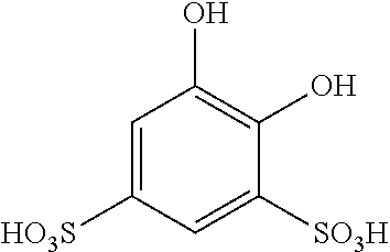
C1=C([HO3S])C=C([SO3H])C(O)=C1O
